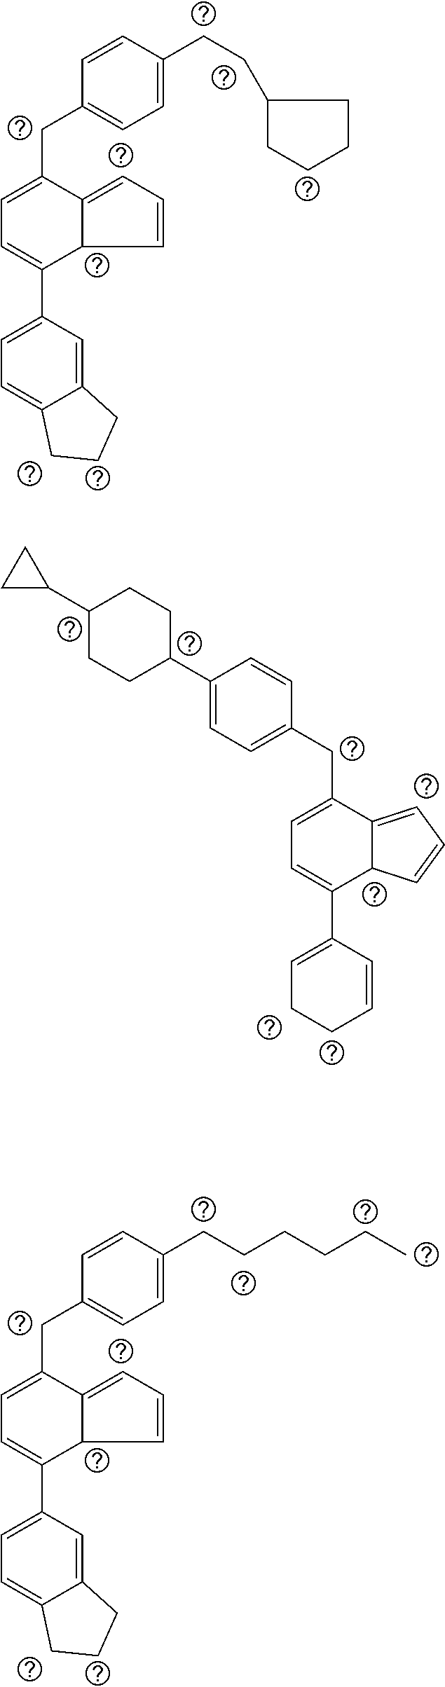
C1C(C2=CC=C(CC3=CC=C(C4=CCCC=C4)C4C3=CC=C4)C=C2)CCC(C2CC2)C1.C1=C(CCCCCC)C=CC(CC2=CC=C(C3=CC=C4C(=C3)CCC4)C3C2=CC=C3)=C1.C1=C(CCC2CCCC2)C=CC(CC2=CC=C(C3=CC=C4C(=C3)CCC4)C3C2=CC=C3)=C1
